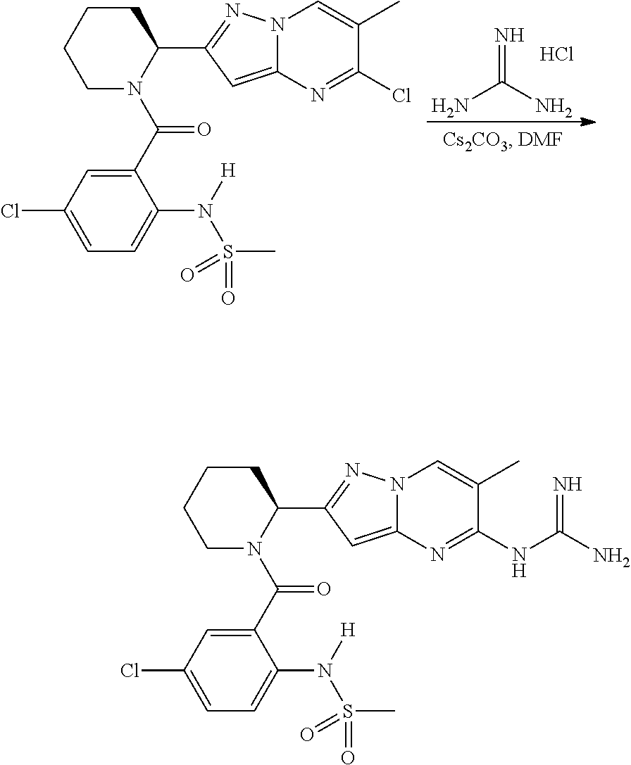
NC(N)=N.Cl.C1CCCN(C(C2=CC(Cl)=CC=C2N([H])S(C)(=O)=O)=O)C1C1=NN2C(=C1)N=C(Cl)C(C)=C2.C1CCCN(C(C2=CC(Cl)=CC=C2N([H])S(C)(=O)=O)=O)C1C1=NN2C(=C1)N=C(NC(N)=N)C(C)=C2
